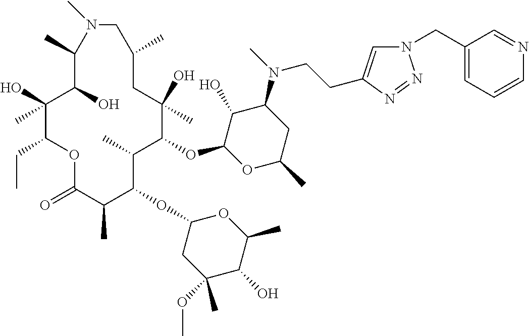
C1(O)C(OC2C(C)C(OC3CC(OC)(C)C(O)C(C)O3)C(C)C(=O)OC(CC)C(O)(C)C(O)C(C)N(C)CC(C)CC2(O)C)OC(C)CC1N(C)CCC1=CN(CC2=CC=CN=C2)N=N1
